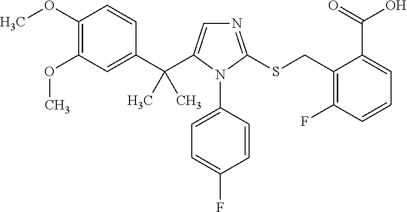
C1(C(C2=CN=C(SCC3=C(F)C=CC=C3C(O)=O)N2C2=CC=C(F)C=C2)(C)C)=CC(OC)=C(OC)C=C1
